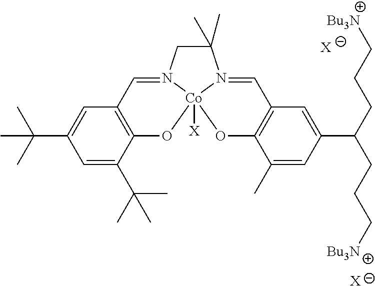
C1=C(C(C)(C)C)C=C(C(C)(C)C)C2=C1C=N1CC(C)(C)N3=CC4=C(C(C)=CC(C(CCC[Bu3N])CCC[Bu3N])=C4)O[Co]13([X])O2.[X].[X]
